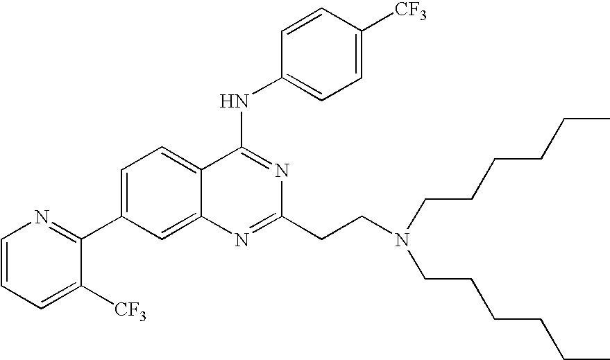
C1=CC=C([CF3])C(C2=CC=C3C(=C2)N=C(CCN(CCCCCC)CCCCCC)N=C3NC2=CC=C([CF3])C=C2)=N1
